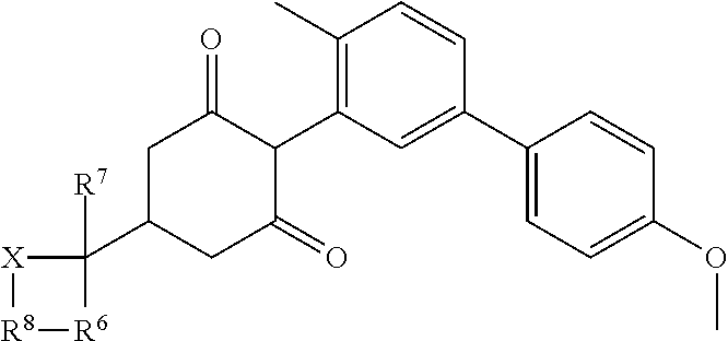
C1C(C2([R7])[X][R8][R6]2)CC(=O)C(C2=C(C)C=CC(C3=CC=C(OC)C=C3)=C2)C1=O
